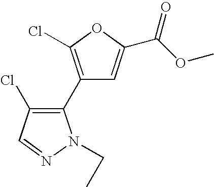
C1(C2=C(Cl)C=NN2CC)=C(Cl)OC(C(OC)=O)=C1
